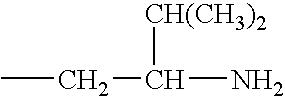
CCC(N)[CH(CH3)2]
